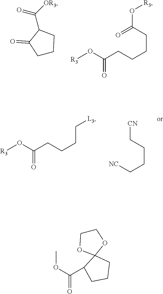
C1CCC(C([OR3])=O)C1=O.[R3]OC(CCCCC(=O)O[R3])=O.[R3]OC(CCCC[L3])=O.[NC]CCCC[CN].C1COC2(O1)C(C(OC)=O)CCC2
